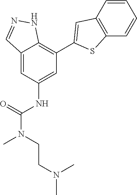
C12=CC(NC(=O)N(C)CCN(C)C)=CC(C3=CC4=C(S3)C=CC=C4)=C1NN=C2
